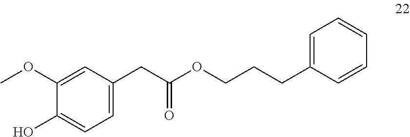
C(C1=CC=CC=C1)CCOC(CC1=CC=C(O)C(OC)=C1)=O
